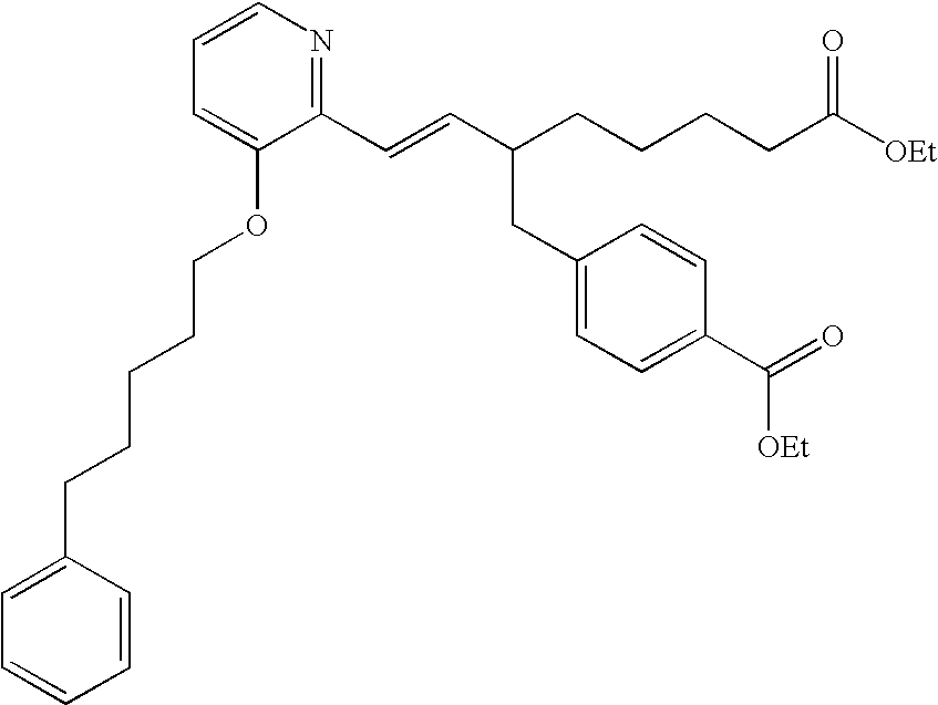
C1=CN=C(C=CC(CCCCC([OEt])=O)CC2=CC=C(C(=O)[OEt])C=C2)C(OCCCCCC2=CC=CC=C2)=C1
